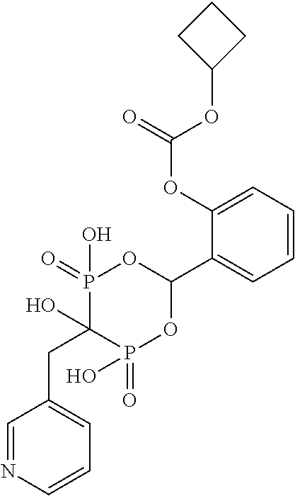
C1=CC=C(OC(=O)OC2CCC2)C(C2OP(=O)(O)C(O)(CC3=CC=CN=C3)P(=O)(O)O2)=C1
